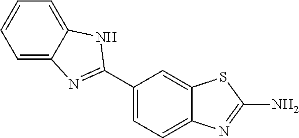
C1(C2=NC3=CC=CC=C3N2)=CC=C2C(=C1)SC(N)=N2
